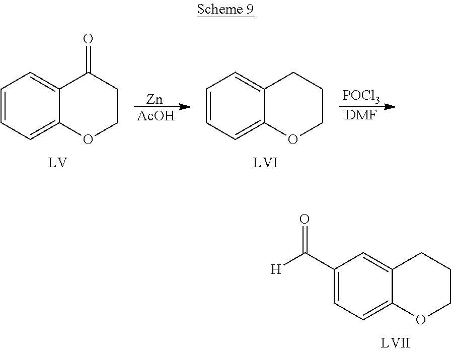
C1=C2C(=CC=C1C([H])=O)OCCC2.C1=C2C(=CC=C1)OCCC2=O.[Zn].[AcOH].C1=C2C(=CC=C1)OCCC2.[POCl3].[DMF]
